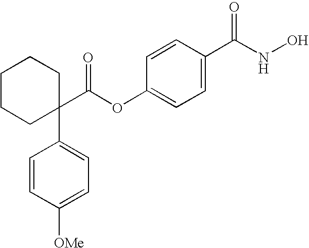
C1=CC(C(NO)=O)=CC=C1OC(C1(C2=CC=C([OMe])C=C2)CCCCC1)=O
